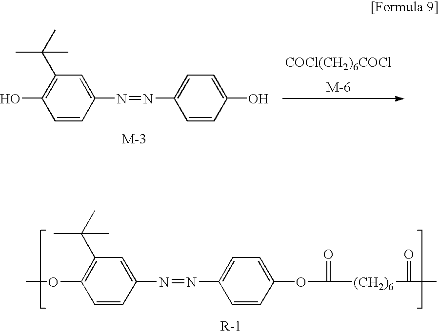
C1=C(N=NC2=CC=C(OC([(CH2)6]C(C)=O)=O)C=C2)C=CC(OC)=C1C(C)(C)C.[COCl(CH2)6COCl].C1=C(N=NC2=CC=C(O)C=C2)C=CC(O)=C1C(C)(C)C
